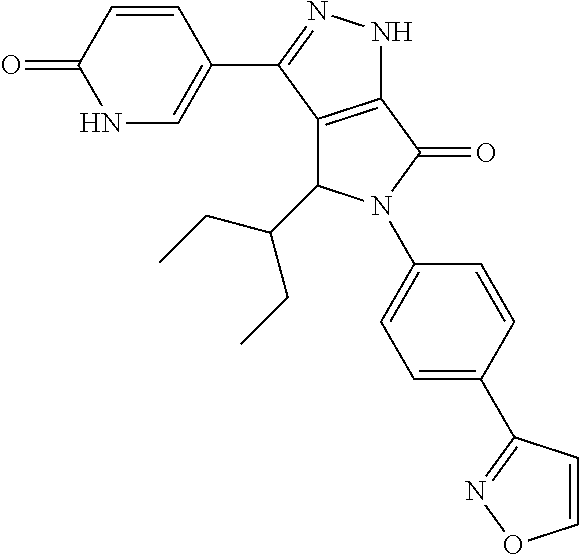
C1=CC(=O)NC=C1C1=NNC2=C1C(C(CC)CC)N(C1=CC=C(C3=NOC=C3)C=C1)C2=O
